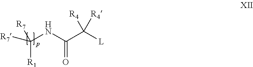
[R7]C(NC(C([L])([R4])[R4])=O)([R1])[R7]
